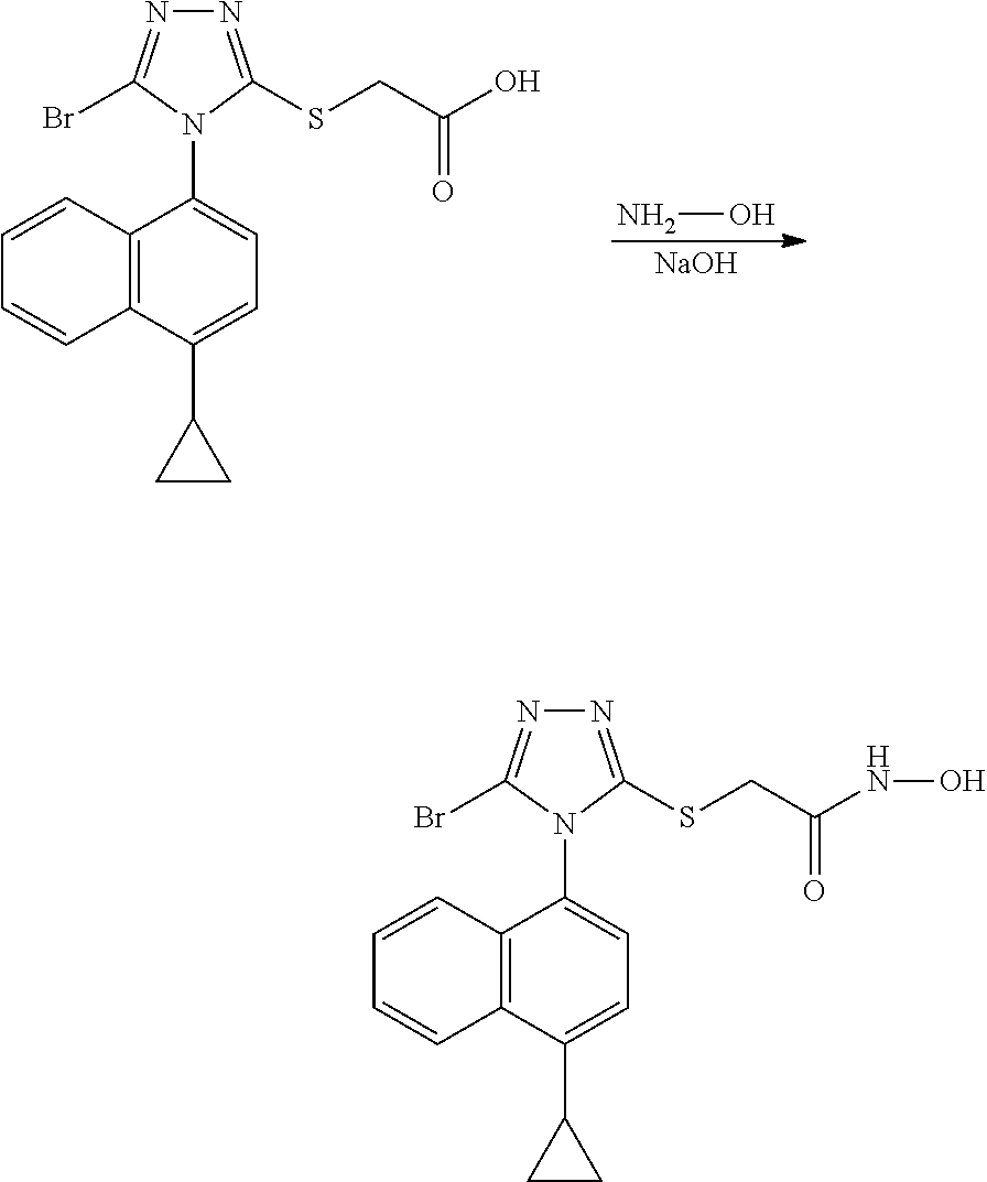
C12=C(C(C3CC3)=CC=C1N1C(SCC(NO)=O)=NN=C1Br)C=CC=C2.C12=C(C(C3CC3)=CC=C1N1C(SCC(O)=O)=NN=C1Br)C=CC=C2.NO.[NaOH]
